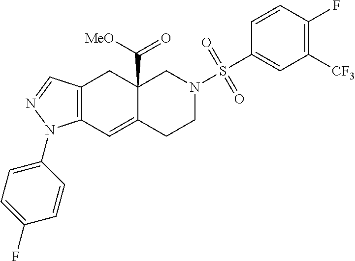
C12=C(C=NN1C1=CC=C(F)C=C1)CC1(C(=O)[MeO])C(=C2)CCN(S(C2=CC([CF3])=C(F)C=C2)(=O)=O)C1
